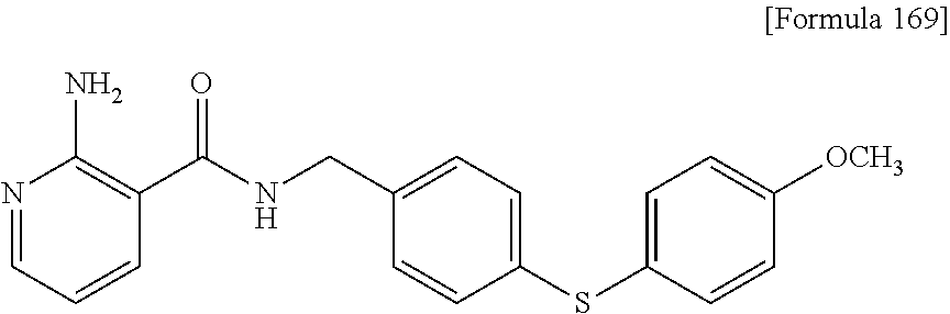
N1=CC=CC(C(NCC2=CC=C(SC3=CC=C([OCH3])C=C3)C=C2)=O)=C1N
